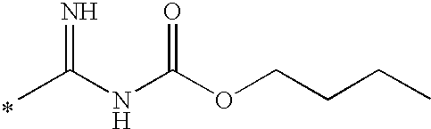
*.CC(NC(OCCCC)=O)=N
